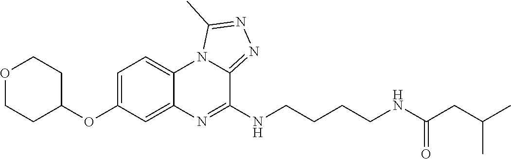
C1=C(OC2CCOCC2)C=C2C(=C1)N1C(=NN=C1C)C(NCCCCNC(CC(C)C)=O)=N2
